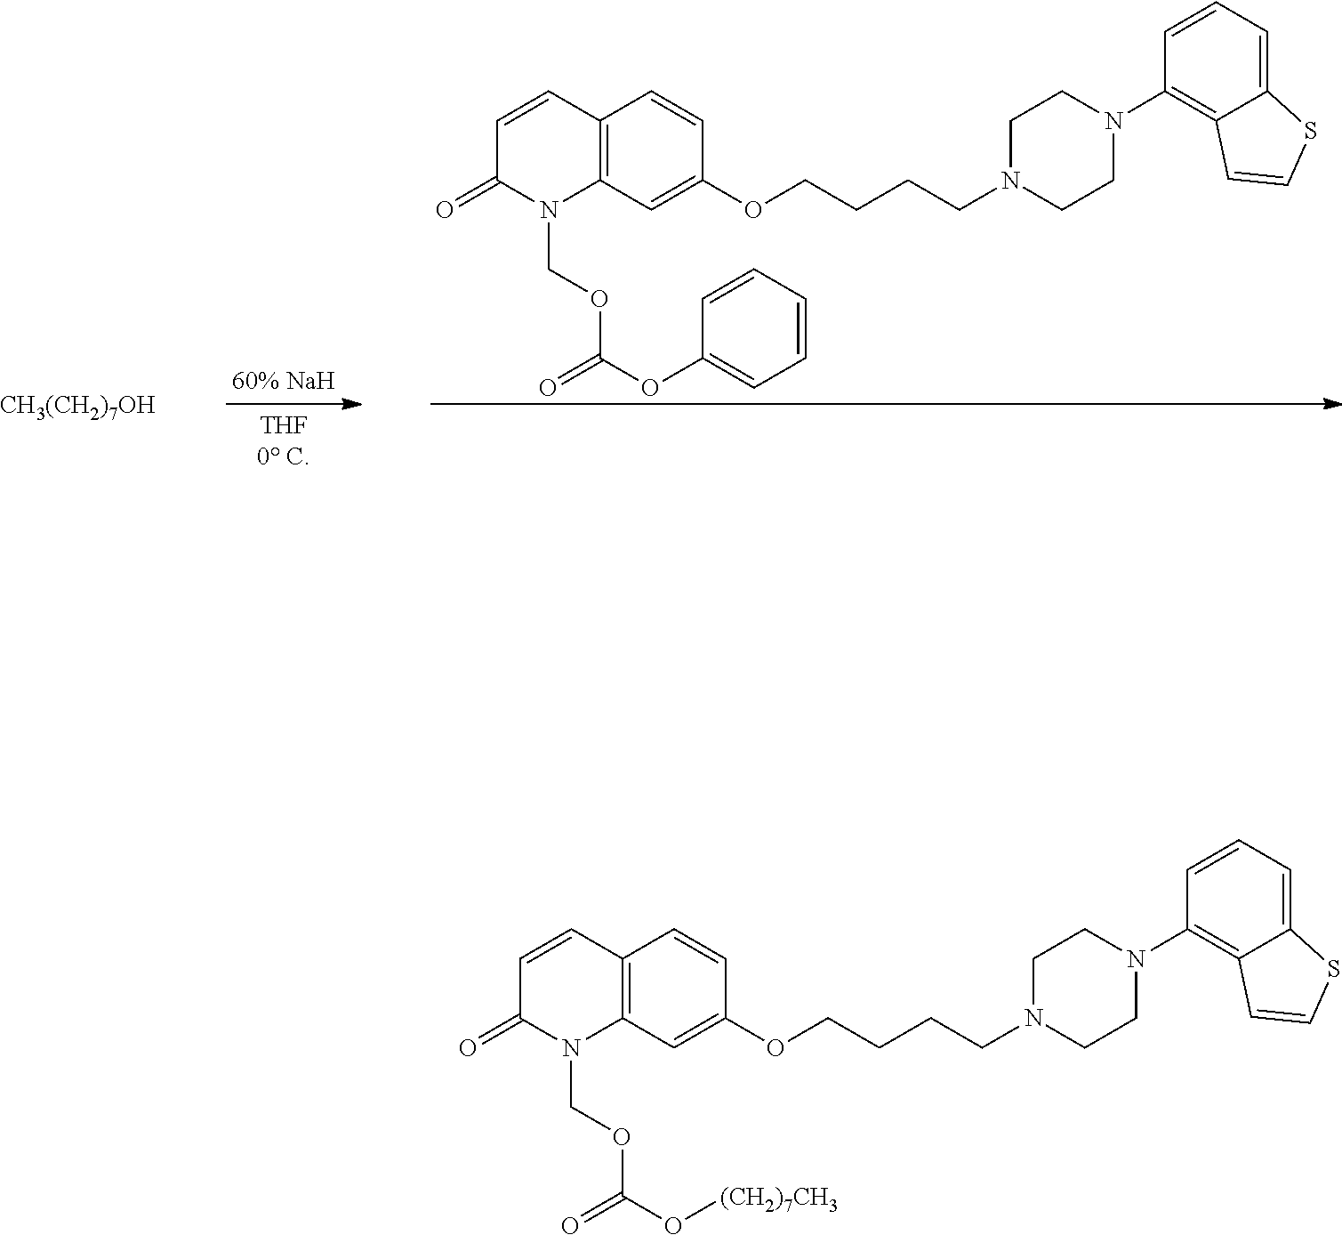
C1=CC2=C(N(COC(OC3=CC=CC=C3)=O)C1=O)C=C(OCCCCN1CCN(C3=C4C(=CC=C3)SC=C4)CC1)C=C2.[CH3(CH2)7OH].O=C1C=CC2=C(N1COC(=O)O[(CH2)7CH3])C=C(OCCCCN1CCN(C3=C4C(=CC=C3)SC=C4)CC1)C=C2
